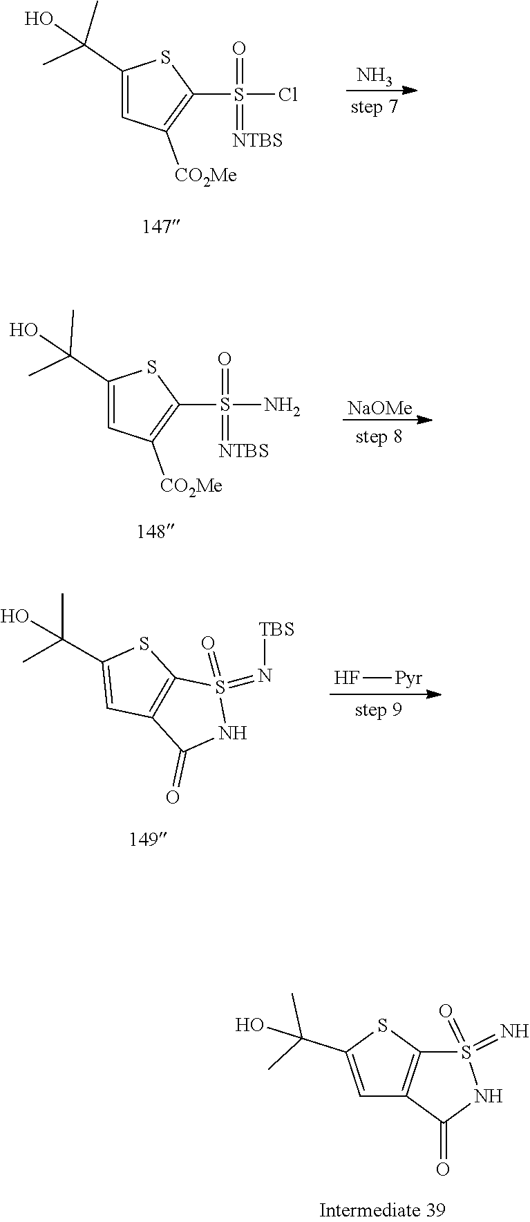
N.S(Cl)(=O)(C1=C([CO2Me])C=C(C(C)(O)C)S1)=[NTBS].[NaOMe].S(N)(C1=C([CO2Me])C=C(C(C)(O)C)S1)(=O)=[NTBS].S1(=N)(=O)NC(=O)C2=C1SC(C(C)(O)C)=C2.F[Pyr].C1(C(C)(C)O)=CC2=C(S1)S(=N[TBS])(=O)NC2=O
